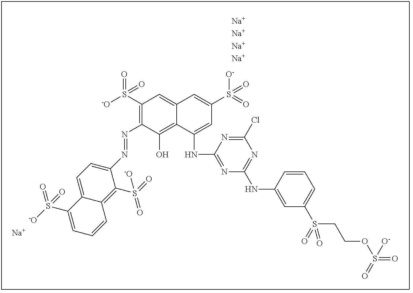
[-O]S(C1=C(N=NC2=CC=C3C(=C2S(=O)([-O])=O)C=CC=C3S(=O)([-O])=O)C(O)=C2C(=C1)C=C(S([O-])(=O)=O)C=C2NC1=NC(NC2=CC(S(CCOS(=O)(=O)[O-])(=O)=O)=CC=C2)=NC(Cl)=N1)(=O)=O.[Na]
